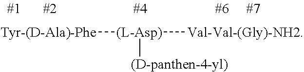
[(L-Asp)]([Val-Val-(Gly)-NH2])([Tyr-(D-Ala)-Phe])[(D-panthen-4-yl)]
